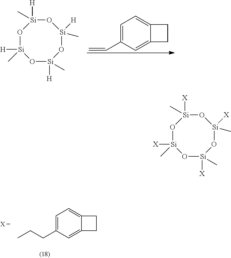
O1[Si]([H])(C)O[Si]([H])(C)O[Si]([H])(C)O[Si]1([H])C.C1=C(C=C)C=C2C(=C1)CC2.C1=C(CCC)C=C2C(=C1)CC2.O1[Si]([X])(C)O[Si]([X])(C)O[Si]([X])(C)O[Si]1([X])C
